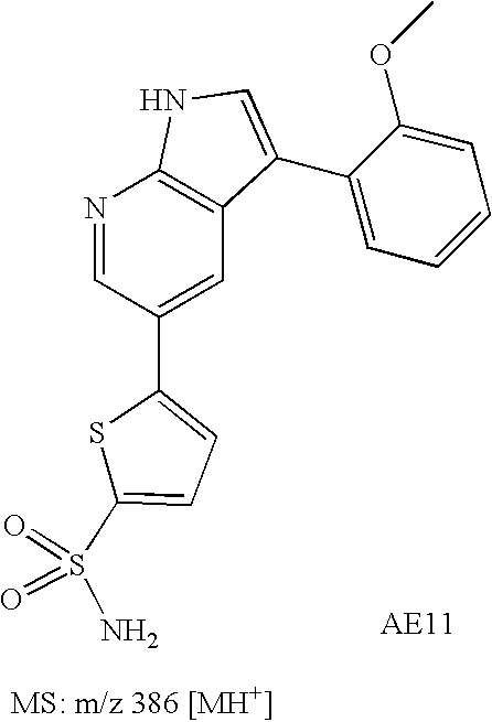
N1=CC(C2=CC=C(S(N)(=O)=O)S2)=CC2=C1NC=C2C1=CC=CC=C1OC
